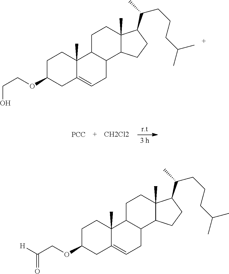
C1C2C(C3C(C)(C1)C(C(CCCC(C)C)C)CC3)CC=C1C2(C)CCC(OCCO)C1.[CH2Cl2].[PCC].C1C2C(C3C(C)(C1)C(C(CCCC(C)C)C)CC3)CC=C1C2(C)CCC(OCC(=O)[H])C1
